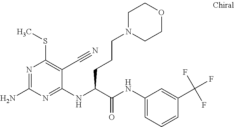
C1(NC(C(NC2=CC=CC(C(F)(F)F)=C2)=O)CCCN2CCOCC2)=NC(N)=NC(SC)=C1C#N
